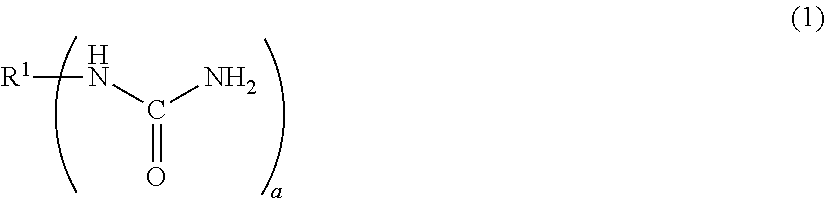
[R1]NC(N)=O
